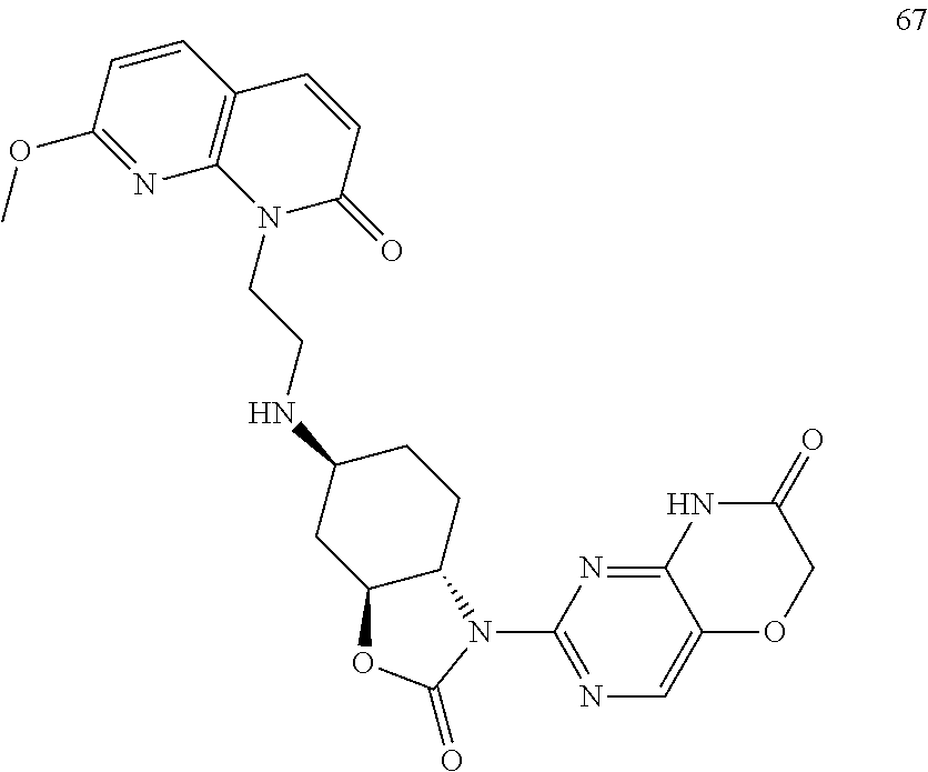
N1(CCNC2CC3C(CC2)N(C2=NC=C4C(=N2)NC(=O)CO4)C(=O)O3)C(=O)C=CC2=C1N=C(OC)C=C2
